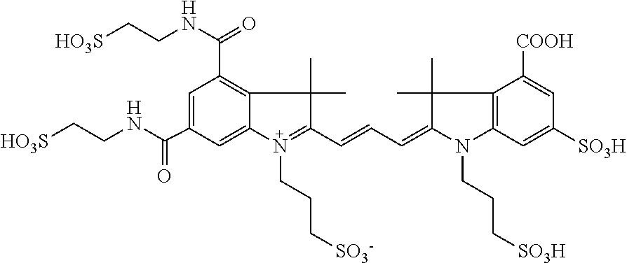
C1=C(C(NCC[HO3S])=O)C=C2C(=C1C(NCC[HO3S])=O)C(C)(C)C(C=CC=C1C(C)(C)C3=C(N1CCC[SO3H])C=C([SO3H])C=C3[COOH])=N2CCC[SO3-]
